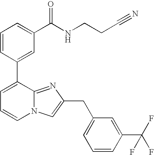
C1=CC(C2=CC=CN3C2=NC(CC2=CC=CC(C(F)(F)F)=C2)=C3)=CC(C(NCCC#N)=O)=C1
